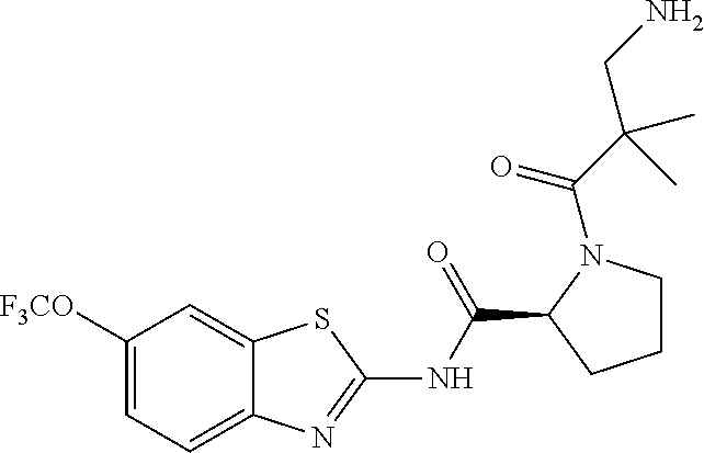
C1([F3CO])=CC=C2C(=C1)SC(NC(C1CCCN1C(C(C)(CN)C)=O)=O)=N2
